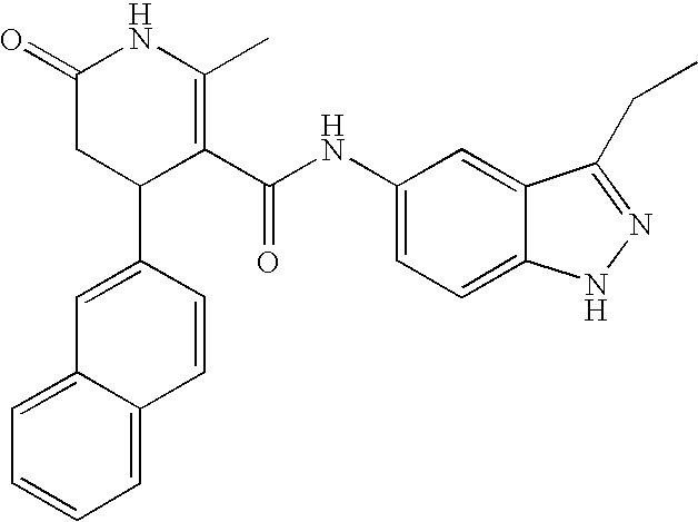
C1=C(C2C(C(NC3=CC=C4C(=C3)C(CC)=NN4)=O)=C(C)NC(=O)C2)C=CC2=CC=CC=C12
